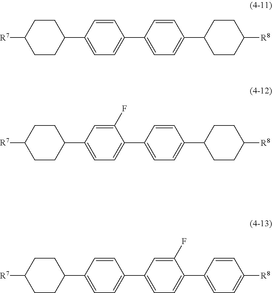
C1(C2=CC=C(C3=CC=C(C4CCC([R8])CC4)C=C3)C=C2)CCC([R7])CC1.C1(C2=CC=C(C3=CC=C(C4CCC([R8])CC4)C=C3)C(F)=C2)CCC([R7])CC1.C1(C2=CC=C(C3=CC=C(C4=CC=C([R8])C=C4)C(F)=C3)C=C2)CCC([R7])CC1
